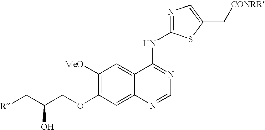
C(C(COC1=C([MeO])C=C2C(=C1)N=CN=C2NC1=NC=C(C[CONRR])S1)O)[R]
